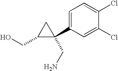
C1(CO)C(C2=CC=C(Cl)C(Cl)=C2)(CN)C1
